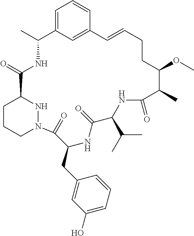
C1CCN2NC1C(=O)NC(C)C1=CC=CC(=C1)C=CCCC(OC)C(C)C(=O)NC(C(C)C)C(=O)NC(CC1=CC(O)=CC=C1)C2=O
